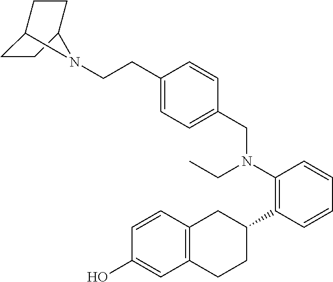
C1(O)=CC2=C(C=C1)CC(C1=C(N(CC)CC3=CC=C(CCN4C5CCC4CC5)C=C3)C=CC=C1)CC2
